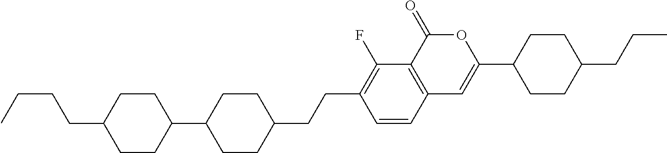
C12=C(C(=O)OC(C3CCC(CCC)CC3)=C1)C(F)=C(CCC1CCC(C3CCC(CCCC)CC3)CC1)C=C2
